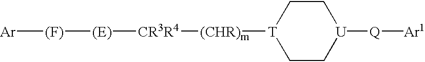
[Ar][(F)][(E)][CR3R4][(CHR)m][T]1CC[U]([Q][Ar1])CC1
